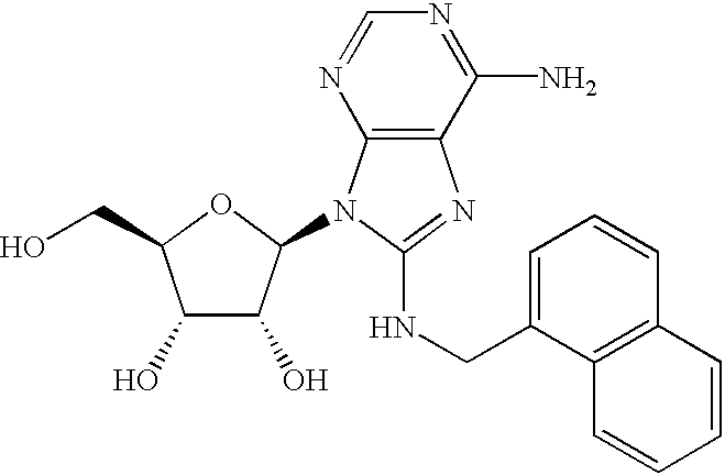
C1(O)C(O)C(N2C3=C(N=C2NCC2=CC=CC4=C2C=CC=C4)C(N)=NC=N3)OC1CO
